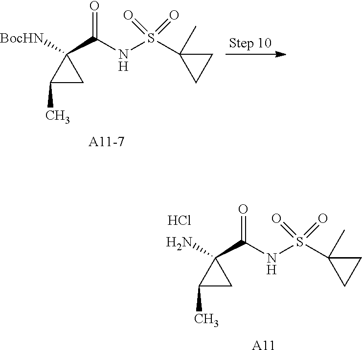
NC1(C(NS(C2(C)CC2)(=O)=O)=O)C(C)C1.Cl.[A11].[BocHN]C1(C(NS(C2(C)CC2)(=O)=O)=O)C(C)C1
